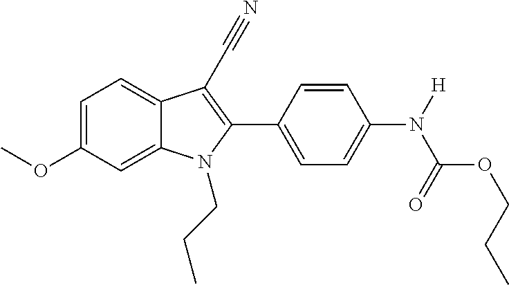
C1=C(OC)C=C2C(=C1)C(C#N)=C(C1=CC=C(N([H])C(OCCC)=O)C=C1)N2CCC
